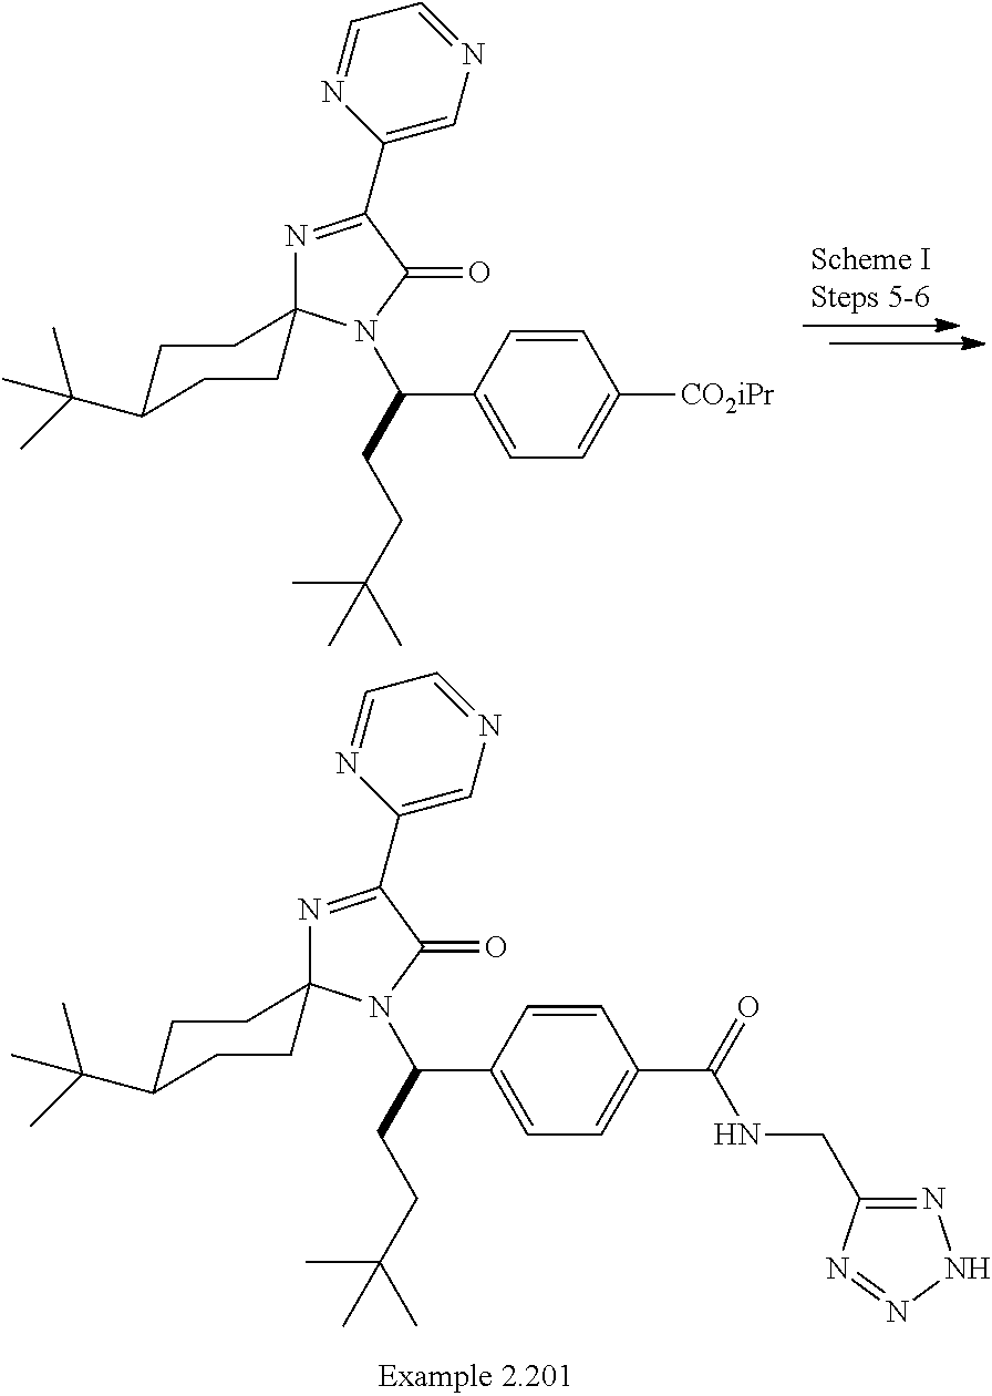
C(C1=CC=C(C(=O)NCC2=NNN=N2)C=C1)(CCC(C)(C)C)N1C(=O)C(C2=CN=CC=N2)=NC12CCC(C(C)(C)C)CC2.C(C1=CC=C([CO2iPr])C=C1)(CCC(C)(C)C)N1C(=O)C(C2=CN=CC=N2)=NC12CCC(C(C)(C)C)CC2
